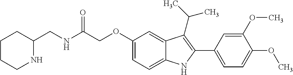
C(C(NCC1CCCCN1)=O)OC1=CC=C2C(=C1)C(C(C)C)=C(C1=CC=C(OC)C(OC)=C1)N2
